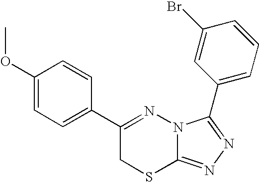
C1=C(OC)C=CC(C2=NN3C(=NN=C3C3=CC=CC(Br)=C3)SC2)=C1
